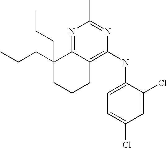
N1=C2C(=C(NC3=CC=C(Cl)C=C3Cl)N=C1C)CCCC2(CCC)CCC
